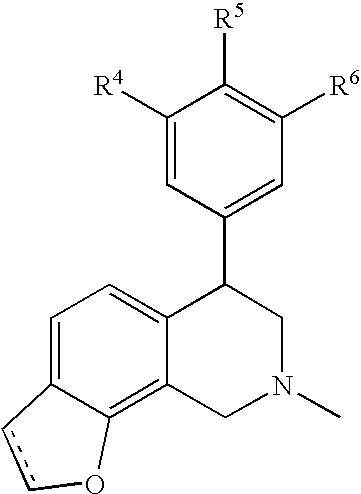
C1=C2C(=C3C(=C1)C(C1=CC([R6])=C([R5])C([R4])=C1)CN(C)C3)Occ2
